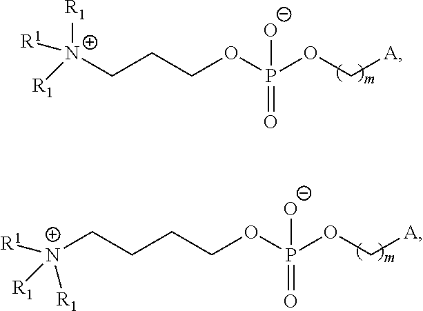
[R1][N+]([R1])([R1])CCCOP(=O)(OC[A])[O-].[R1][N+]([R1])([R1])CCCCOP(=O)(OC[A])[O-]
